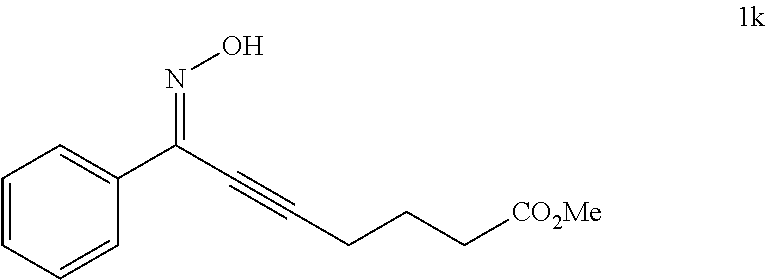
C1=CC=CC(C(C#CCCC[CO2Me])=NO)=C1
